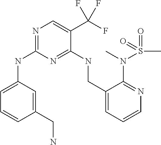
C1=CC(CN)=CC(NC2=NC=C(C(F)(F)F)C(NCC3=CC=CN=C3N(S(C)(=O)=O)C)=N2)=C1
